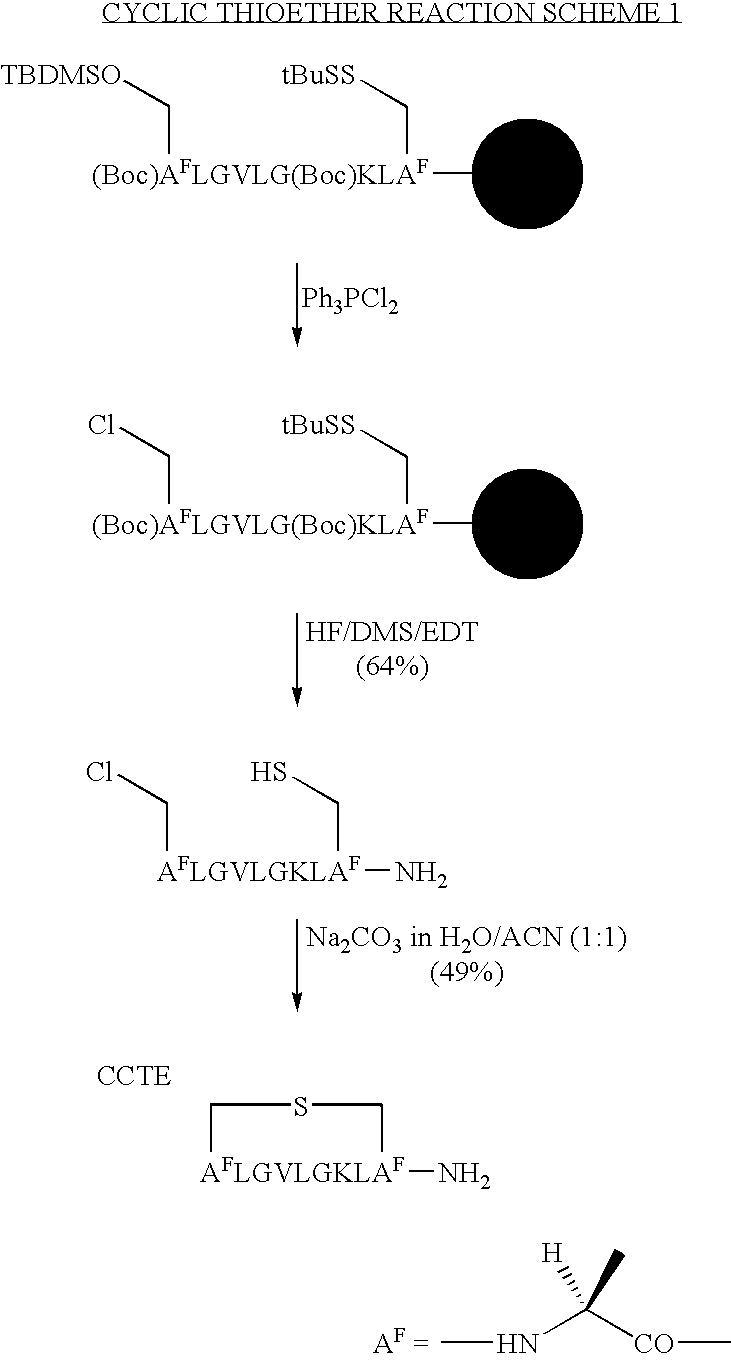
[(Boc)AFLGVLG(Boc)KLAF](C)(C[tBuSS])CCl.[MBHA].[AFLGVLGKLAF](CCl)(N)CS.[AFLGVLGKLAF]1(N)CSC1.CNC([CO]C)(C)[H].[(Boc)AFLGVLG(Boc)KLAF](C)(C[tBuSS])C[TBDMSO].[MBHA].[Ph3PCl2]
